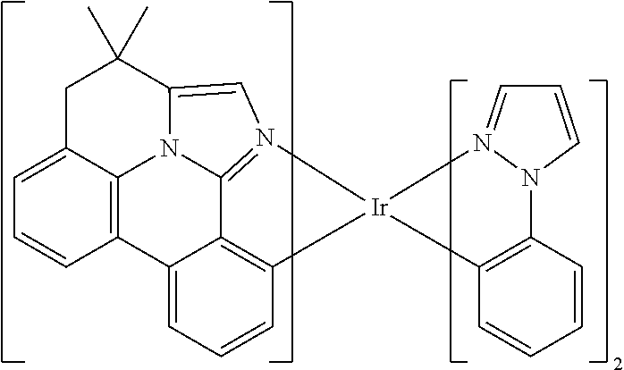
C12=C3C(=CC=C1)CC(C)(C)C1=CN4=C(C5=C(C=CC=C25)[Ir]42C4=C(C=CC=C4)N4C=CC=N42)N31
